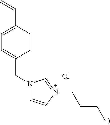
C1=CC(C=C)=CC=C1CN1C=CN(CCCC)=C1.[-Cl]
